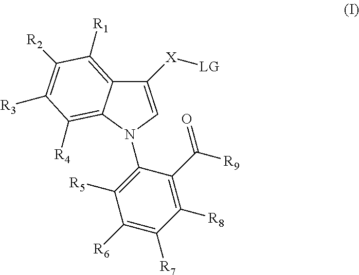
C1([X][LG])=CN(C2=C([R5])C([R6])=C([R7])C([R8])=C2C(=O)[R9])C2=C([R4])C([R3])=C([R2])C([R1])=C12
